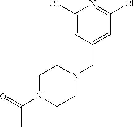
C1(Cl)=CC(CN2CCN(C(=O)C)CC2)=CC(Cl)=N1
